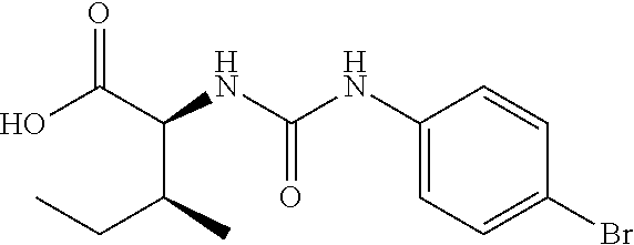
C(C)C(C(C(O)=O)NC(NC1=CC=C(Br)C=C1)=O)C
